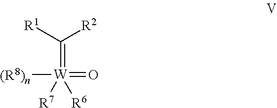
C(=[W]([R6])(=O)([(R8)n])[R7])([R1])[R2]
